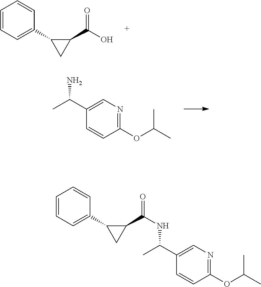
C1(C(O)=O)C(C2=CC=CC=C2)C1.C1(C(C)N)=CN=C(OC(C)C)C=C1.C1(C(NC(C)C2=CN=C(OC(C)C)C=C2)=O)C(C2=CC=CC=C2)C1
